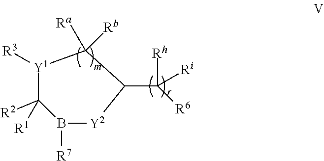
[Y1]1([R3])C([R2])([R1])B([R7])[Y2]C(C([Rh])([R6])[Ri])C1([Ra])[Rb]
